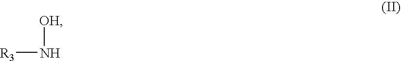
[R3]N[OH]
